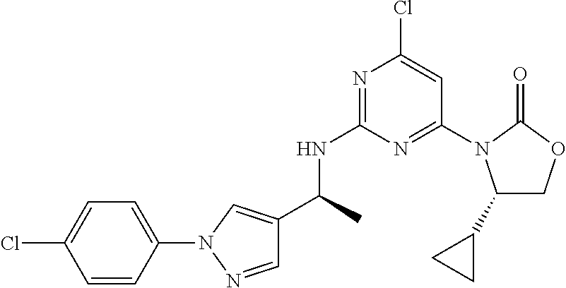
C1=NN(C2=CC=C(Cl)C=C2)C=C1C(C)NC1=NC(Cl)=CC(N2C(C3CC3)COC2=O)=N1
